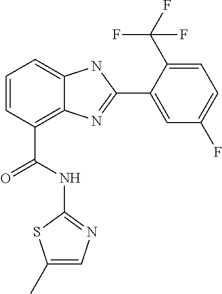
C1=CC(C(NC2=NC=C(C)S2)=O)=C2C(=C1)NC(C1=CC(F)=CC=C1C(F)(F)F)=N2
